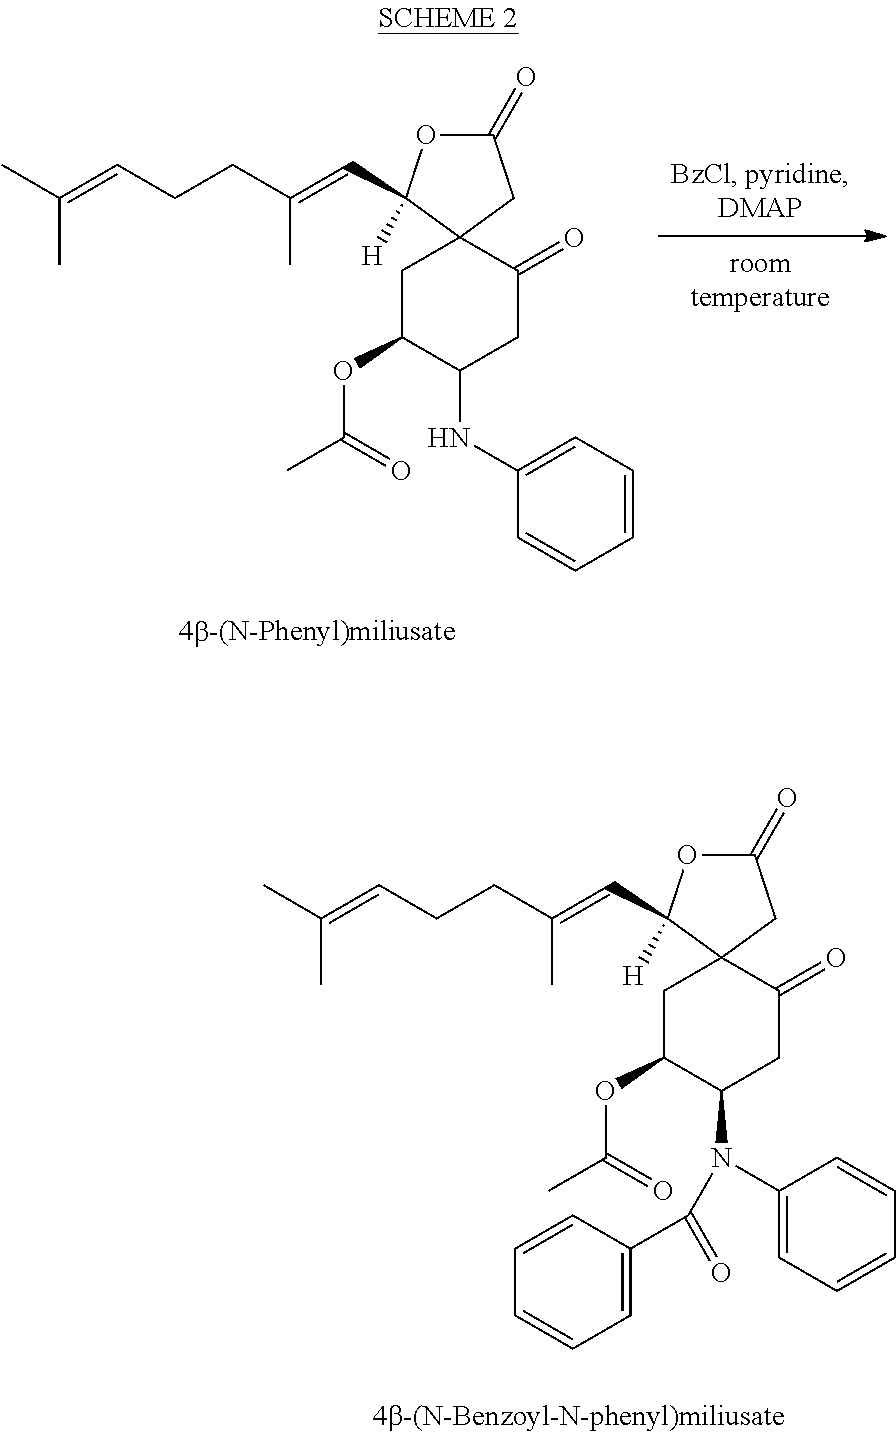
CC(=CCCC(=CC1([H])OC(=O)CC12CC(OC(C)=O)C(NC1=CC=CC=C1)CC2=O)C)C.CC(=CCCC(=CC1([H])OC(=O)CC12CC(OC(C)=O)C(N(C1=CC=CC=C1)C(=O)C1=CC=CC=C1)CC2=O)C)C
